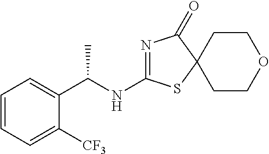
C1=CC=C([CF3])C(C(NC2=NC(=O)C3(S2)CCOCC3)C)=C1
